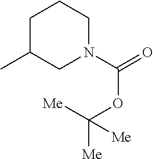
C1C(C)CN(C(=O)OC([Me])([Me])[Me])CC1
